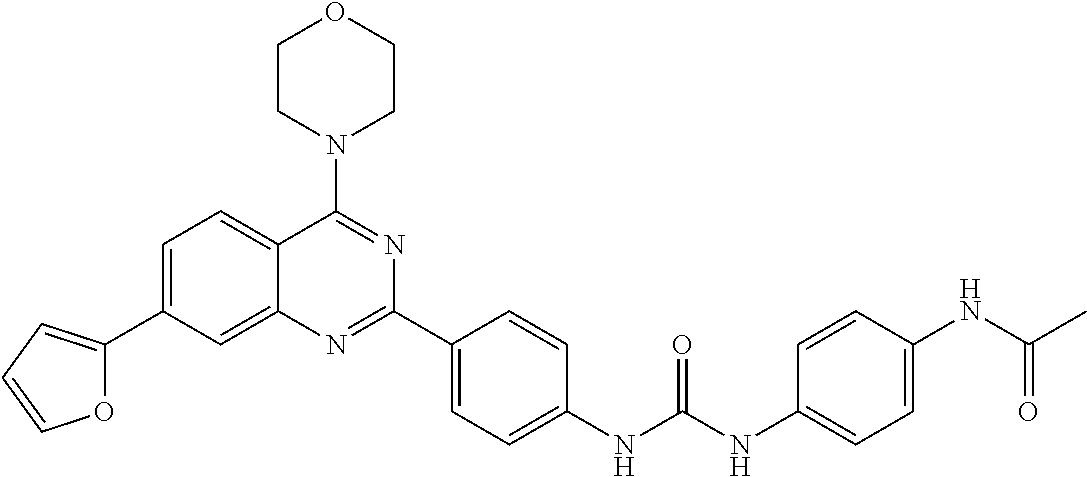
C1=C(C2=CC=CO2)C=C2C(=C1)C(N1CCOCC1)=NC(C1=CC=C(NC(NC3=CC=C(NC(C)=O)C=C3)=O)C=C1)=N2
